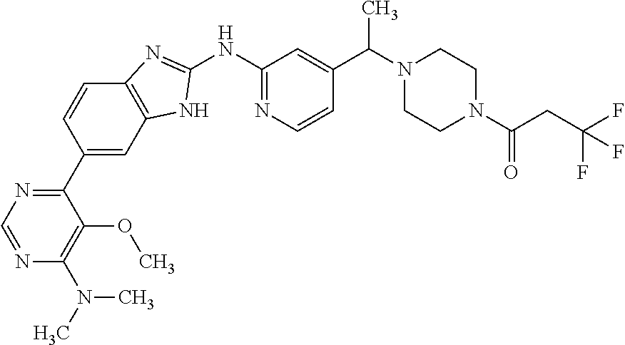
C1(C2=NC=NC(N(C)C)=C2OC)=CC2=C(C=C1)N=C(NC1=NC=CC(C(N3CCN(C(=O)CC(F)(F)F)CC3)C)=C1)N2
